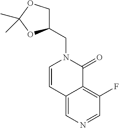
C12=CN=CC(F)=C1C(=O)N(CC1COC(C)(C)O1)C=C2
